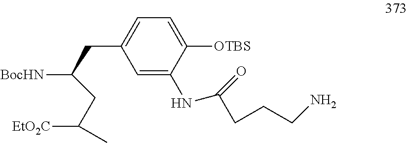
N(C1=CC(CC([BocHN])CC([EtO2C])C)=CC=C1[OTBS])C(=O)CCCN
